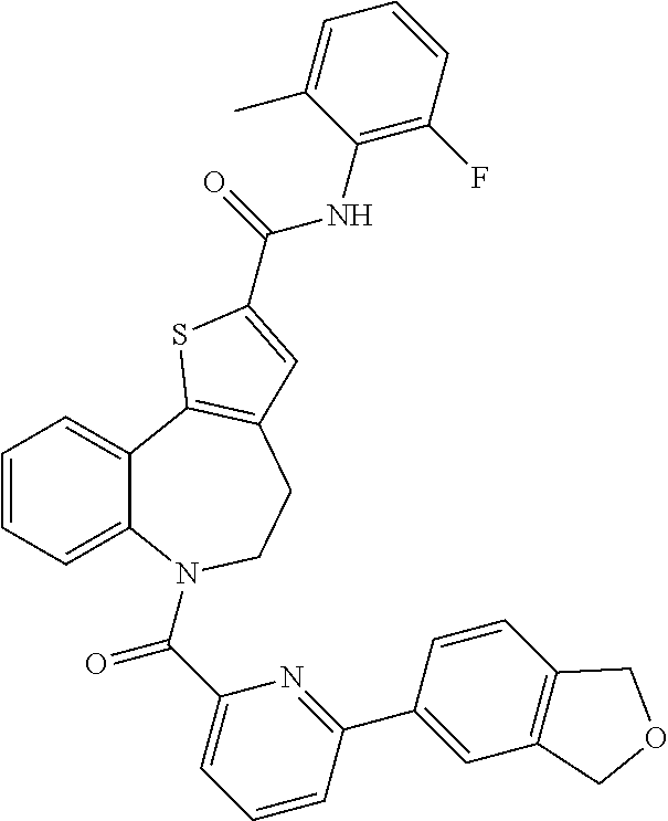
C1=CC=C2C(=C1)C1=C(CCN2C(C2=CC=CC(C3=CC4=C(C=C3)COC4)=N2)=O)C=C(C(=O)NC2=C(F)C=CC=C2C)S1
